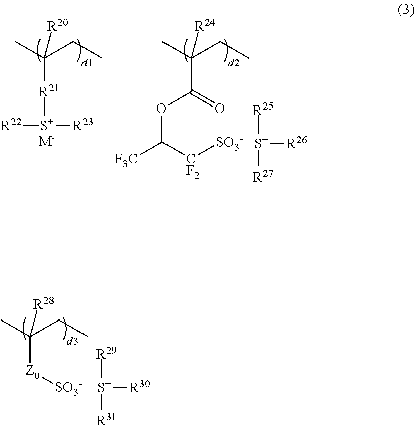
[R21](C(C)(CC)[R20])[S+]([R23])[R22].[M-].O(C(=O)C(C)(CC)[R24])C([CF2][SO3-])[F3C].[R25][S+]([R27])[R26].[Z0](C(C)(CC)[R28])[SO3-].[R29][S+]([R31])[R30]
